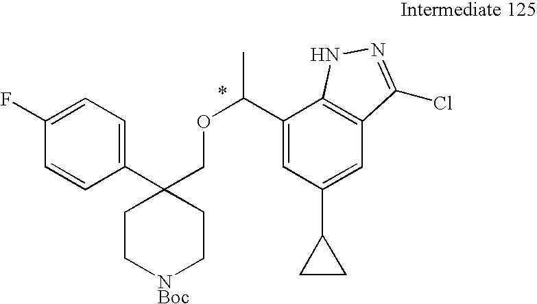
C1(C(OCC2(C3=CC=C(F)C=C3)CC[NBoc]CC2)C)=CC(C2CC2)=CC2=C1NN=C2Cl
